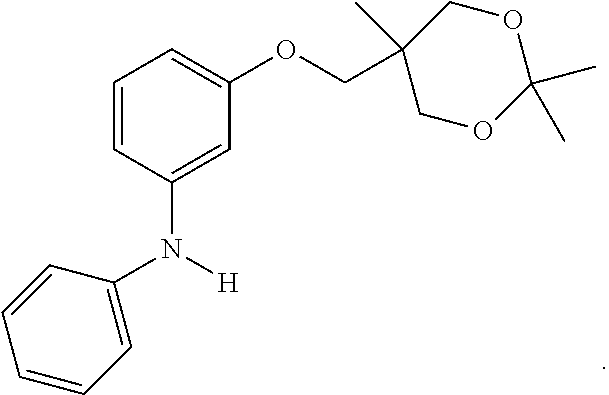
C1(COC2=CC=CC(N([H])C3=CC=CC=C3)=C2)(C)COC(C)(C)OC1
